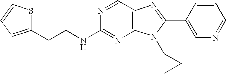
C(CC1=CC=CS1)NC1=NC2=C(C=N1)N=C(C1=CN=CC=C1)N2C1CC1
